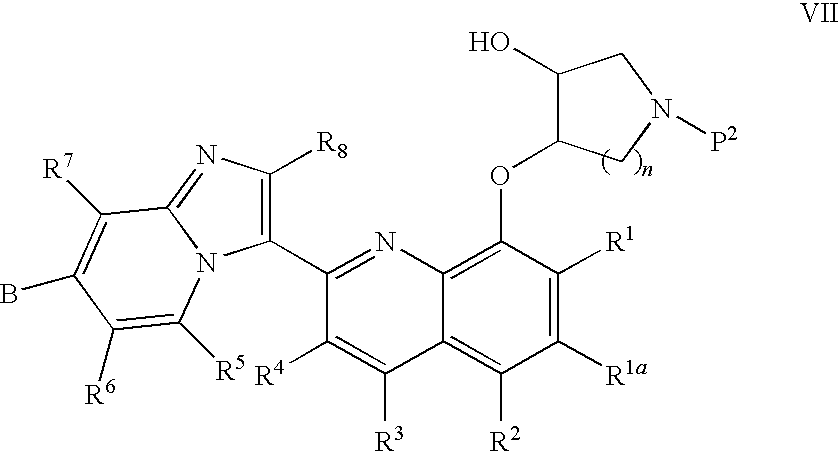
C1(C2=C([R8])N=C3N2C([R5])=C([R6])C(B)=C3[R7])=NC2=C(OC3C(O)CN([P2])C3)C([R1])=C([R1a])C([R2])=C2C([R3])=C1[R4]
